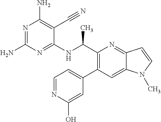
N1=C(N)N=C(NC(C2=C(C3=CC=NC(O)=C3)C=C3C(=N2)C=CN3C)C)C(C#N)=C1N
